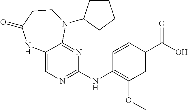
C12=CN=C(NC3=C(OC)C=C(C(O)=O)C=C3)N=C1N(C1CCCC1)CCC(=O)N2
